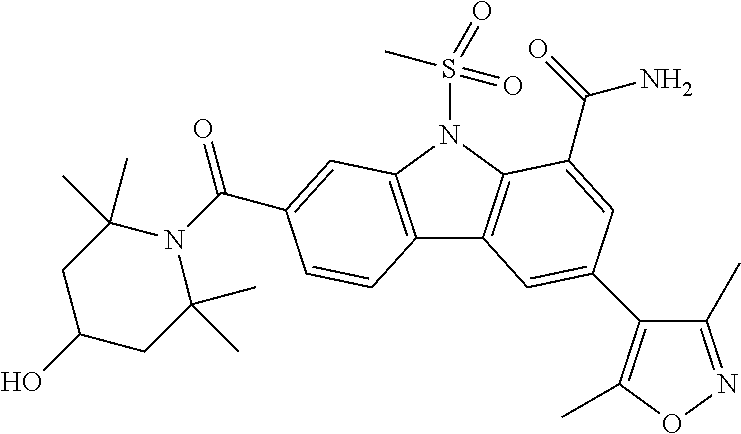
C12=C(N(S(C)(=O)=O)C3=C1C=C(C1=C(C)ON=C1C)C=C3C(=O)N)C=C(C(N1C(C)(C)CC(O)CC1(C)C)=O)C=C2
